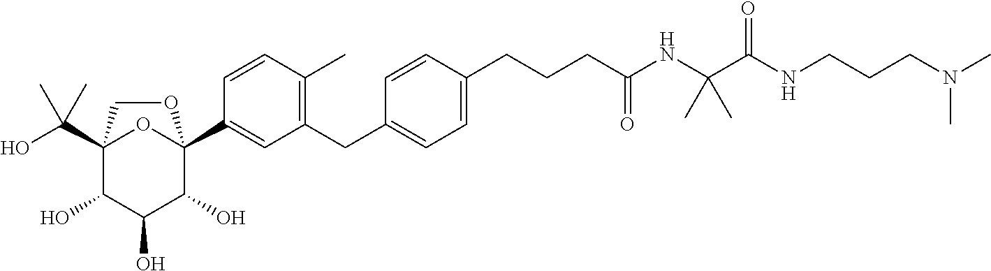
C(CCNC(C(NC(CCCC1=CC=C(CC2=C(C)C=CC(C34C(O)C(O)C(O)C(C(O)(C)C)(O3)CO4)=C2)C=C1)=O)(C)C)=O)N(C)C
